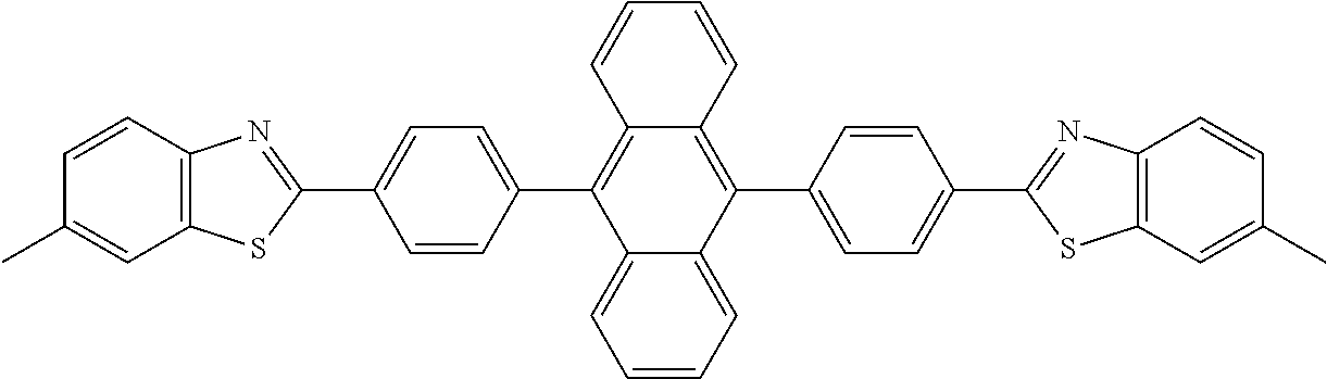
C1=CC(C)=CC2=C1N=C(C1=CC=C(C3=C4C(=C(C5=CC=C(C6=NC7=C(S6)C=C(C)C=C7)C=C5)C5=CC=CC=C35)C=CC=C4)C=C1)S2
